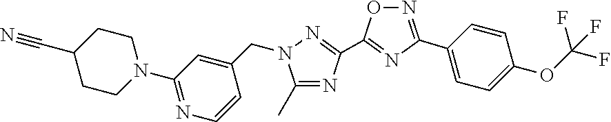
C1CN(C2=NC=CC(CN3C(C)=NC(C4=NC(C5=CC=C(OC(F)(F)F)C=C5)=NO4)=N3)=C2)CCC1C#N
